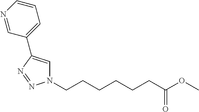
C(CCCCCC(OC)=O)N1C=C(C2=CC=CN=C2)N=N1
